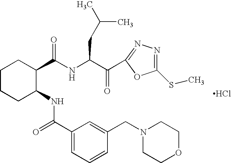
N1(CC2=CC(C(=O)NC3CCCCC3C(NC(C(=O)C3=NN=C(SC)O3)CC(C)C)=O)=CC=C2)CCOCC1.Cl
